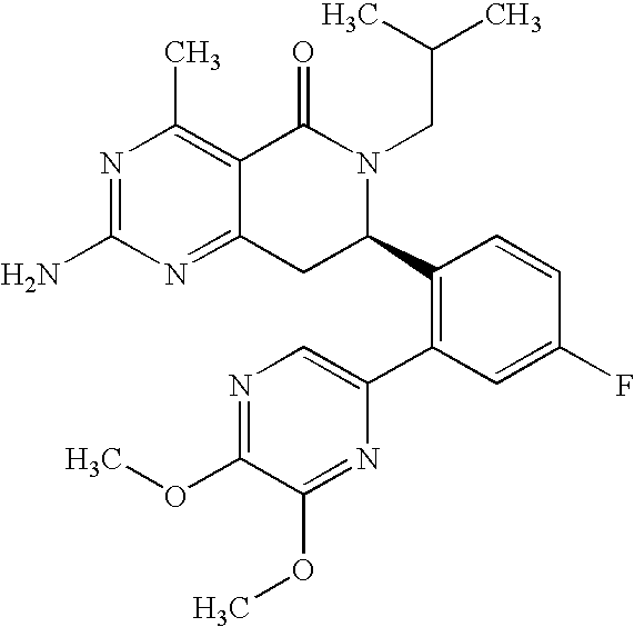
C12=NC(N)=NC(C)=C1C(=O)N(CC(C)C)C(C1=C(C3=CN=C(OC)C(OC)=N3)C=C(F)C=C1)C2
